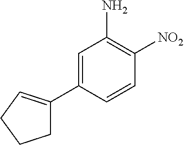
C1=C(C2=CCCC2)C=CC([NO2])=C1N
